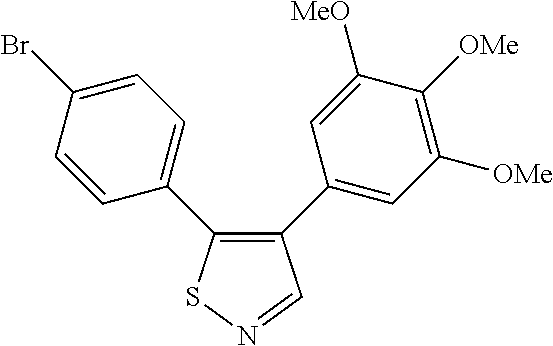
C1=CC(C2=C(C3=CC([OMe])=C([OMe])C([MeO])=C3)C=NS2)=CC=C1Br
